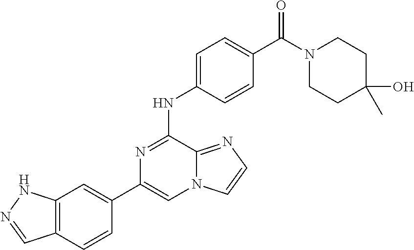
C1(C2=CC3=C(C=C2)C=NN3)=CN2C(=NC=C2)C(NC2=CC=C(C(=O)N3CCC(C)(O)CC3)C=C2)=N1
